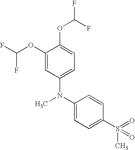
N(C1=CC=C(S(=O)(C)=O)C=C1)(C)C1=CC=C(OC(F)F)C(OC(F)F)=C1
